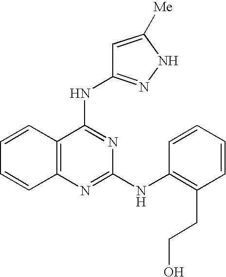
C1=CC2=C(C=C1)N=C(NC1=C(CCO)C=CC=C1)N=C2NC1=NNC([Me])=C1
